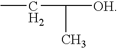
C([OH])(C)CC
